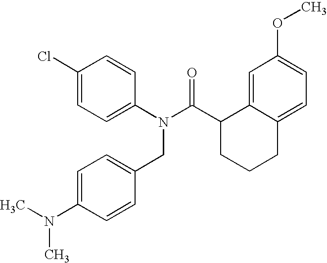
C1=C(Cl)C=CC(N(C(C2CCCC3=CC=C(OC)C=C23)=O)CC2=CC=C(N(C)C)C=C2)=C1
